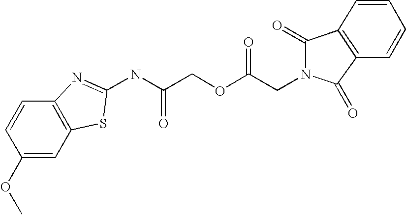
C1(OC)=CC2=C(C=C1)N=C(NC(COC(CN1C(=O)C3=C(C1=O)C=CC=C3)=O)=O)S2
